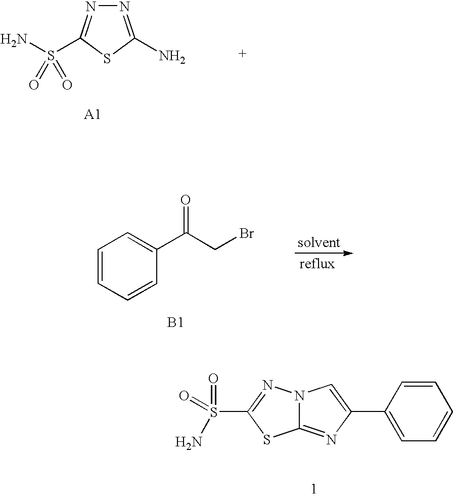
C1=CC(C2=CN3C(=N2)SC(S(=O)(=O)N)=N3)=CC=C1.N1=C(N)SC(S(N)(=O)=O)=N1.C1=CC=CC(C(CBr)=O)=C1.[B1]
